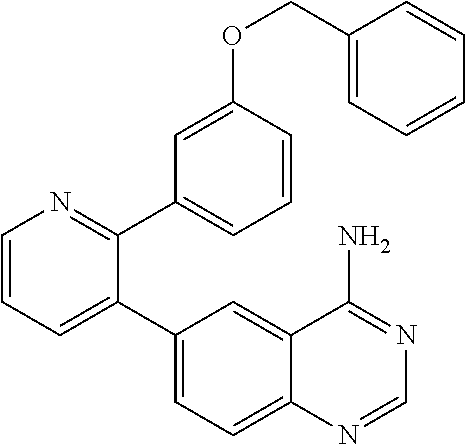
C1=CC=C(C2=CC=C3C(=C2)C(N)=NC=N3)C(C2=CC=CC(OCC3=CC=CC=C3)=C2)=N1
